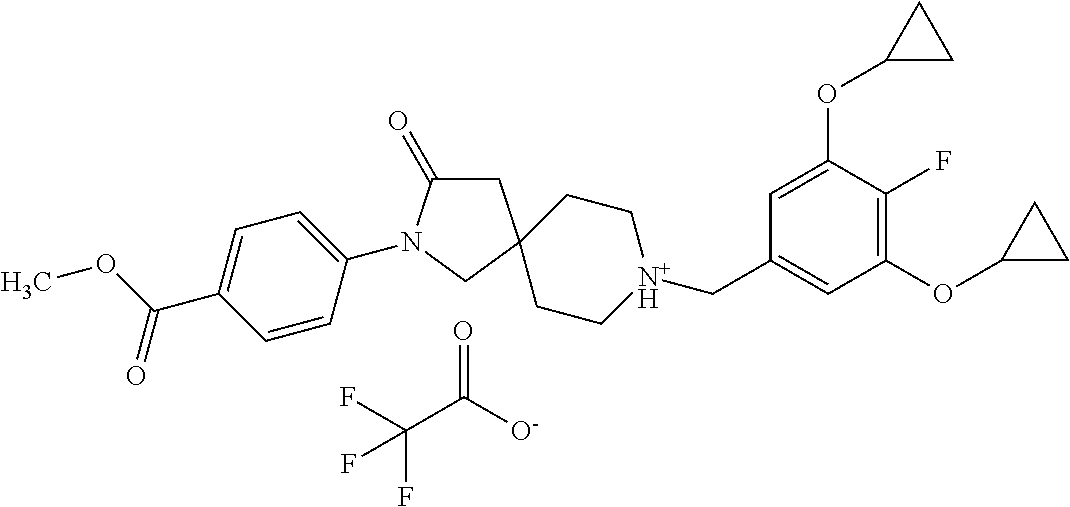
C1C(=O)N(C2=CC=C(C(OC)=O)C=C2)CC12CC[N+H](CC1=CC(OC3CC3)=C(F)C(OC3CC3)=C1)CC2.C(C([O-])=O)(F)(F)F
